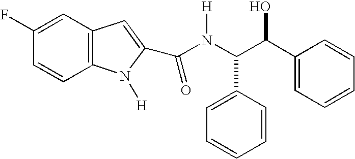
C12=C(C=CC(F)=C1)N([H])C(C(N([H])C(C(C1=CC=CC=C1)O)C1=CC=CC=C1)=O)=C2
